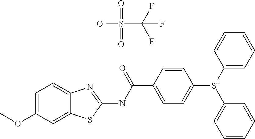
[O-]S(=O)(=O)C(F)(F)F.C1=CC(C(NC2=NC3=CC=C(OC)C=C3S2)=O)=CC=C1[S+](C1=CC=CC=C1)C1=CC=CC=C1
